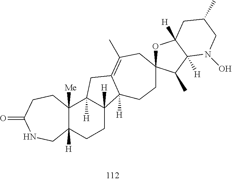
C12([H])C([Me])(CCC(=O)NC1)C1([H])C([H])(CC2)C2([H])C(=C(C)CC3(CC2)OC2([H])C([H])(C3C)N(O)CC(C)C2)C1
